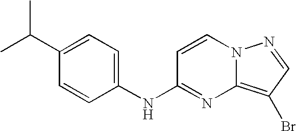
C1=CN2C(=C(Br)C=N2)N=C1NC1=CC=C(C(C)C)C=C1
